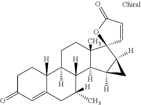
C1C(=O)C=C2C([H])(C1)C1([H])C([H])(C([H])(C)C2)C2([H])C(C)(CC1)C1(C3([H])C2([H])C3)C=CC(=O)O1
